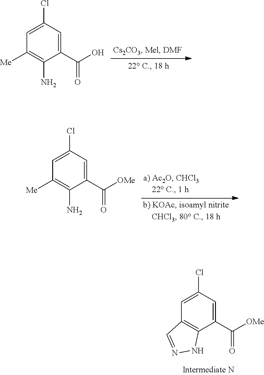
C1([Me])=C(N)C(C(O)=O)=CC(Cl)=C1.C1([Me])=C(N)C(C([OMe])=O)=CC(Cl)=C1.C12=C(C(C([OMe])=O)=CC(Cl)=C1)NN=C2
